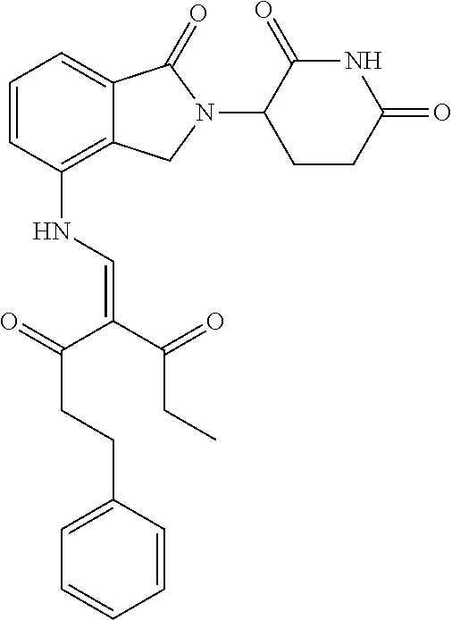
C1=CC(NC=C(C(CCC2=CC=CC=C2)=O)C(CC)=O)=C2C(=C1)C(=O)N(C1CCC(=O)NC1=O)C2
